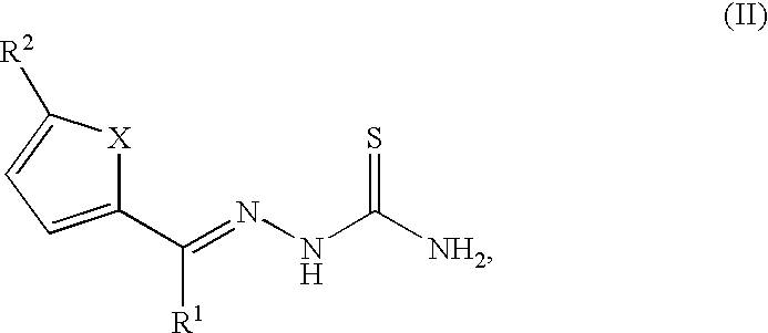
C1(C(=NNC([NH2])=S)[R1])=CC=C([R2])[X]1
